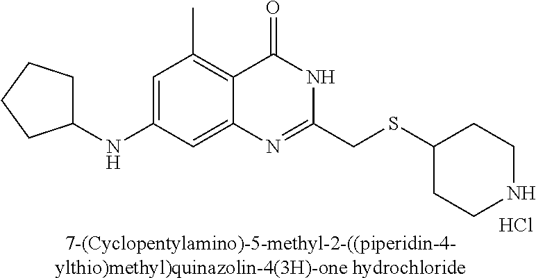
[7-(Cyclopentylamino)-5-methyl-2-((piperidin-4-ylthio)methyl)quinazolin-4(3H)-one hydrochloride].C1(NC2CCCC2)=CC(C)=C2C(=C1)N=C(CSC1CCNCC1)NC2=O.Cl
